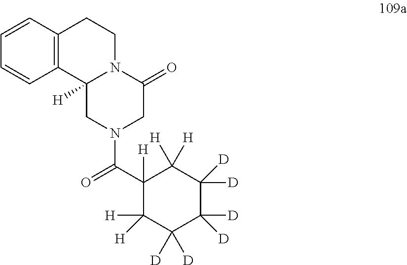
C12=C(C=CC=C1)CCN1C2([H])CN(C(C2([H])C([H])([H])C([D])([D])C([D])([D])C([D])([D])C2([H])[H])=O)CC1=O
